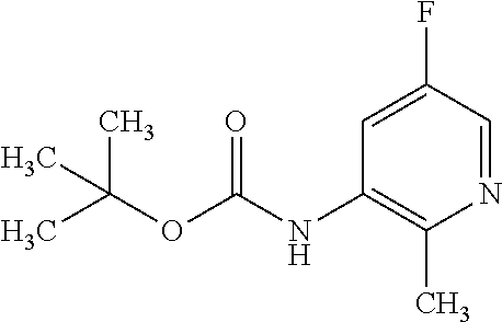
N1=CC(F)=CC(NC(OC(C)(C)C)=O)=C1C
